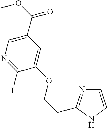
N1C=CN=C1CCOC1=CC(C(OC)=O)=CN=C1I
